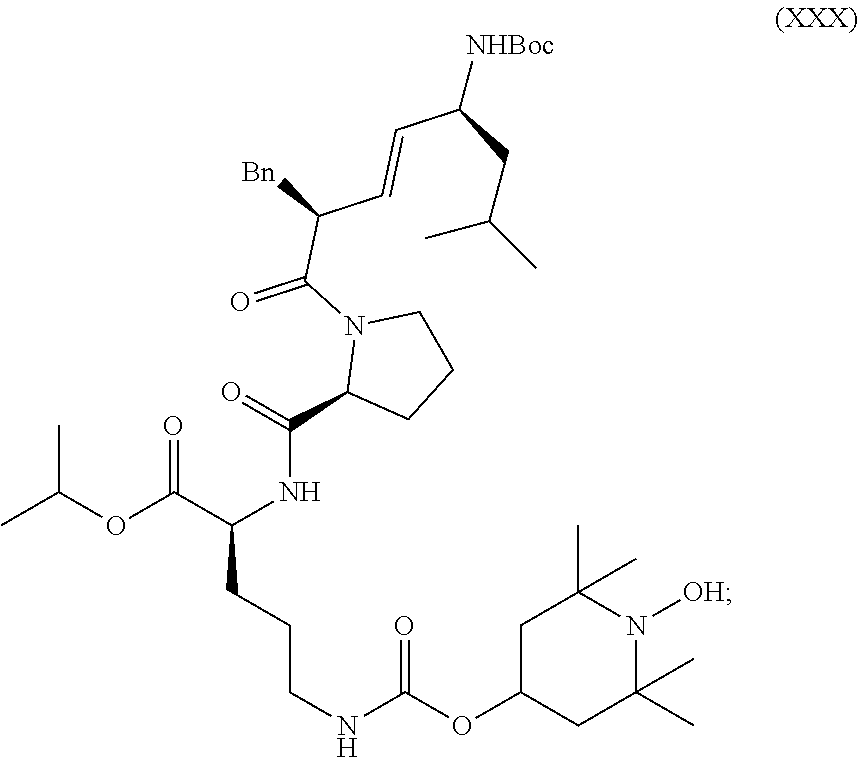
CC(C)OC(C(NC(=O)C1N(C(C(C=CC(CC(C)C)[NHBoc])[Bn])=O)CCC1)CCCNC(=O)OC1CC(C)(C)N([OH])C(C)(C)C1)=O
